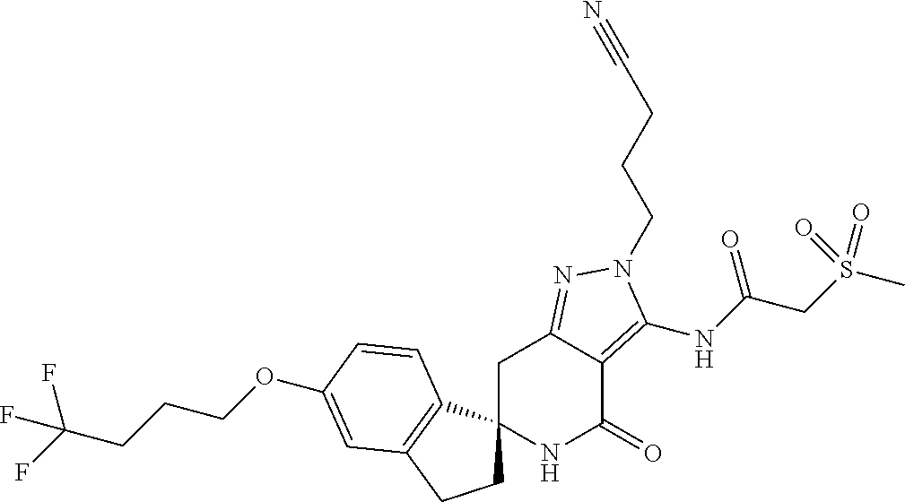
O(C1=CC2=C(C3(CC2)NC(=O)C2=C(NC(=O)CS(C)(=O)=O)N(CCCC#N)N=C2C3)C=C1)CCCC(F)(F)F
